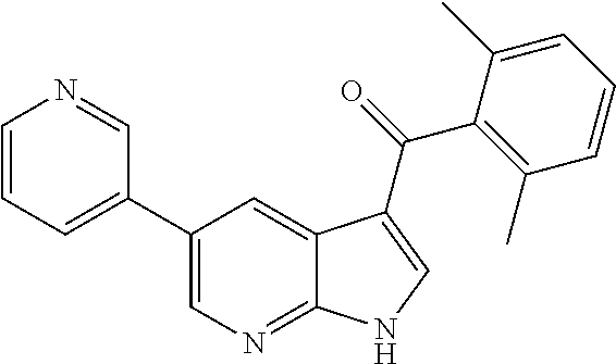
C1(C2=CC=CN=C2)=CN=C2C(=C1)C(C(=O)C1=C(C)C=CC=C1C)=CN2
